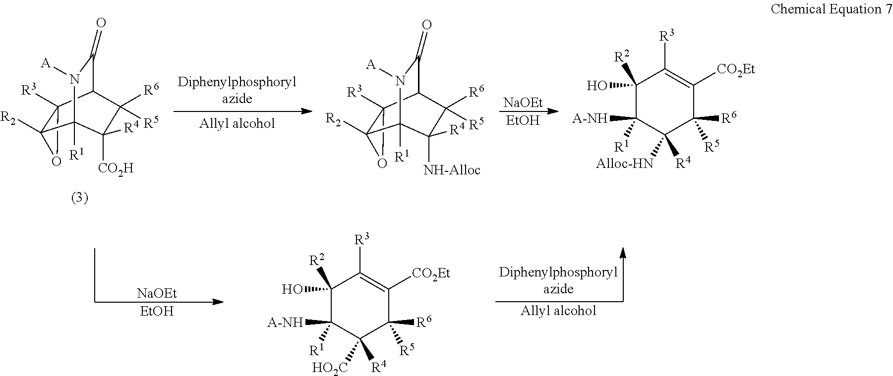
C1(=O)C2C3([R3])OC3([R2])C([R1])(N1[A])C([CO2H])([R4])C2([R6])[R5].C1(=O)C2C3([R3])OC3([R2])C([R1])(N1[A])C([NH-Alloc])([R4])C2([R6])[R5].[NaOEt].[EtOH].C1([R2])(O)C([R1])([A-NH])C([R4])([Alloc-HN])C([R6])([R5])C([CO2Et])=C1[R3].[NaOEt].[EtOH].C1([R2])(O)C([R1])([A-NH])C([R4])([HO2C])C([R6])([R5])C([CO2Et])=C1[R3]
